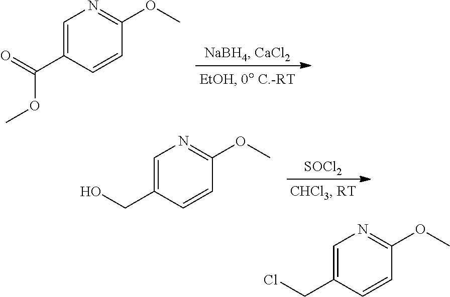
C1=C(C(=O)OC)C=CC(OC)=N1.[SOCl2].C1=C(CO)C=CC(OC)=N1.C1=C(CCl)C=CC(OC)=N1
